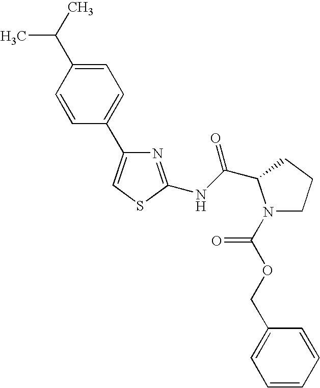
N1(C(OCC2=CC=CC=C2)=O)CCCC1C(NC1=NC(C2=CC=C(C(C)C)C=C2)=CS1)=O
